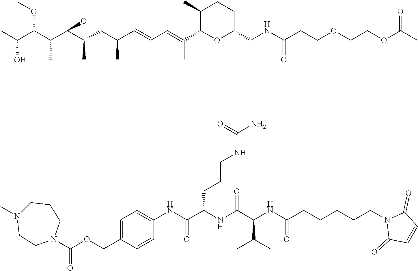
CC(C(C(C1C(CC(C=CC=C(C)C2OC(CNC(CCOCCOC(=O)C)=O)CCC2C)C)(C)O1)C)OC)O.N1(C)CCN(C(OCC2=CC=C(NC(C(NC(C(NC(CCCCCN3C(=O)C=CC3=O)=O)C(C)C)=O)CCCNC(N)=O)=O)C=C2)=O)CCC1
